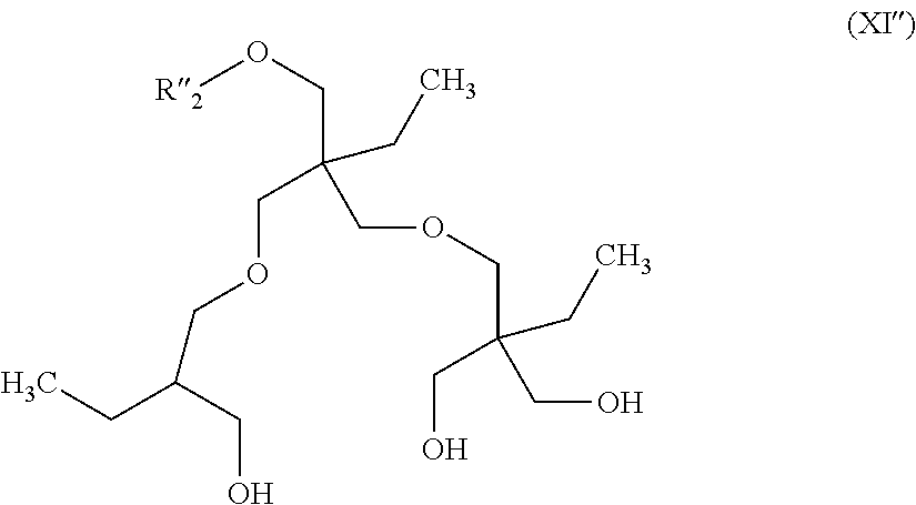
[R2]OCC(COCC(CO)CC)(COCC(CO)(CO)CC)CC
